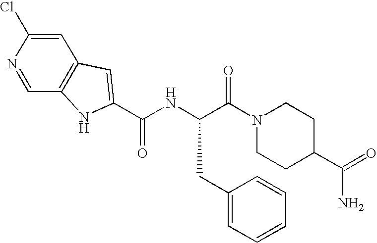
C1=C(Cl)N=CC2=C1C=C(C(NC(C(N1CCC(C(N)=O)CC1)=O)CC1=CC=CC=C1)=O)N2
